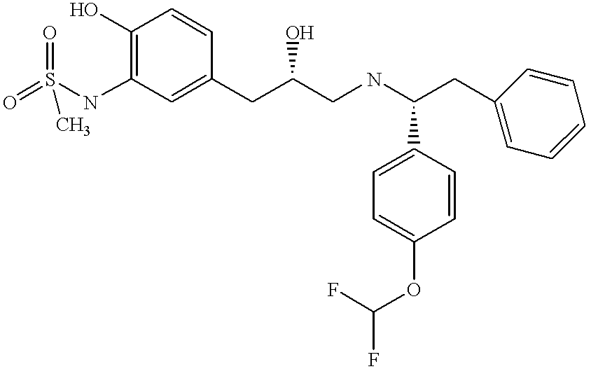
O=S(NC1=C(O)C=CC(CC(CNC(CC2=CC=CC=C2)C2=CC=C(OC(F)F)C=C2)O)=C1)(=O)C
